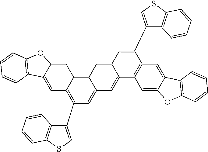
C1(C2=CSC3=C2C=CC=C3)=C2C(=C3C(=C1)C=C1C(=C3)C=C(C3=CSC4=C3C=CC=C4)C3=C1C=C1C(=C3)C3=C(O1)C=CC=C3)C=C1C(=C2)C2=C(O1)C=CC=C2
